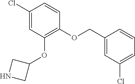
ClC1=CC(OC2CNC2)=C(OCC2=CC(Cl)=CC=C2)C=C1
